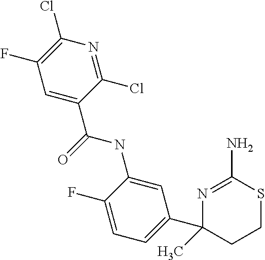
N1=C(N)SCCC1(C1=CC=C(F)C(NC(=O)C2=CC(F)=C(Cl)N=C2Cl)=C1)C
